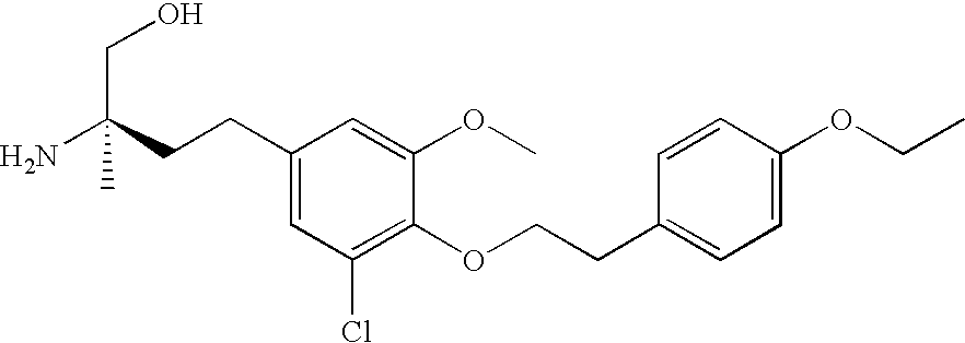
C1(CCC(N)(CO)C)=CC(Cl)=C(OCCC2=CC=C(OCC)C=C2)C(OC)=C1
